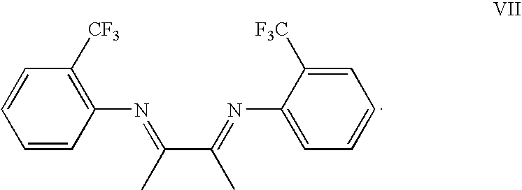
C1([CF3])=C(N=C(C(=NC2=CC=CC=C2[F3C])C)C)C=CC=C1
